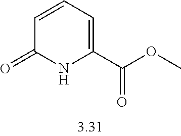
C1(C(OC)=O)=CC=CC(=O)N1
